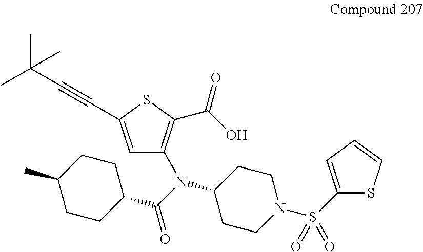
C1CN(S(C2=CC=CS2)(=O)=O)CCC1N(C(C1CCC(C)CC1)=O)C1=C(C(O)=O)SC(C#CC(C)(C)C)=C1
